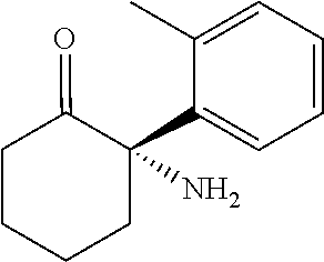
C1(C)=CC=CC=C1C1(N)C(=O)CCCC1
